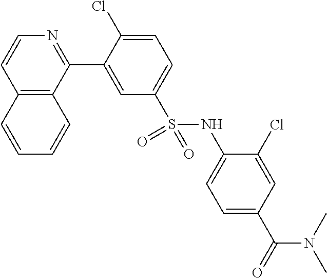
C12=C(C(C3=CC(S(NC4=CC=C(C(=O)N(C)C)C=C4Cl)(=O)=O)=CC=C3Cl)=NC=C1)C=CC=C2
